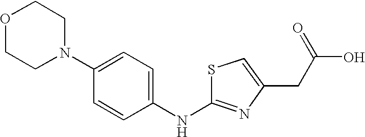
C1=C(N2CCOCC2)C=CC(NC2=NC(CC(O)=O)=CS2)=C1
